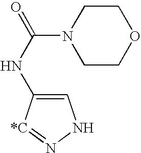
C1=C(NC(=O)N2CCOCC2)[*C]=NN1
